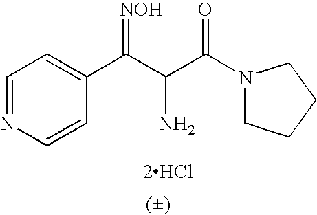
[2HCl].C(C(C(N1CCCC1)=O)N)(=[NOH])C1=CC=NC=C1
